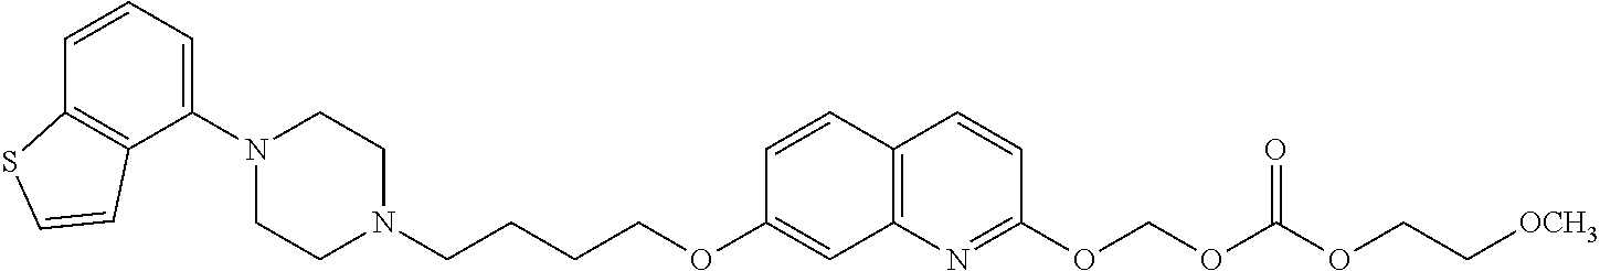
C1=CC2=C(C(N3CCN(CCCCOC4=CC5=C(C=C4)C=CC(OCOC(OCC[OCH3])=O)=N5)CC3)=C1)C=CS2
